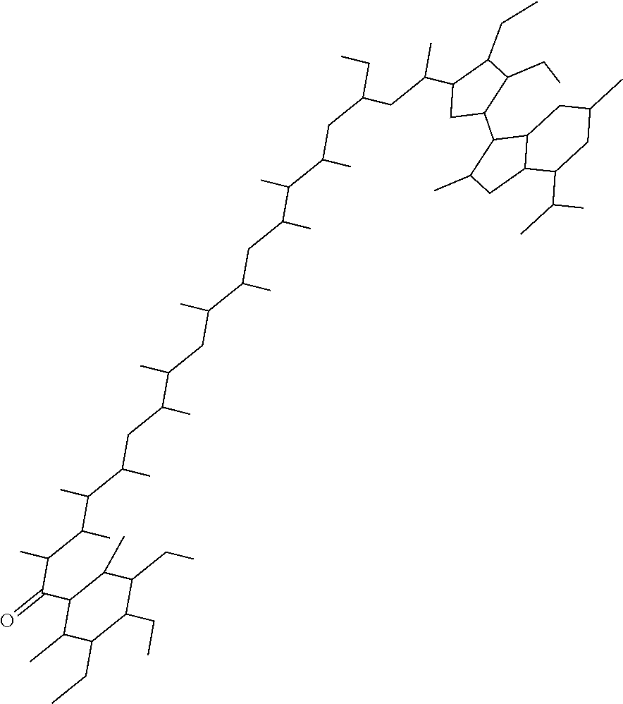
C12C(CC(C)C1C1C(CC)C(CC)C(C(C)CC(CC)CC(C)C(C(CC(C)C(CC(C)C(CC(C)C(C(C(C(=O)C3C(C)C(CC)C(CC)C(CC)C3C)C)C)C)C)C)C)C)C1)C(C(C)C)CC(C)C2
